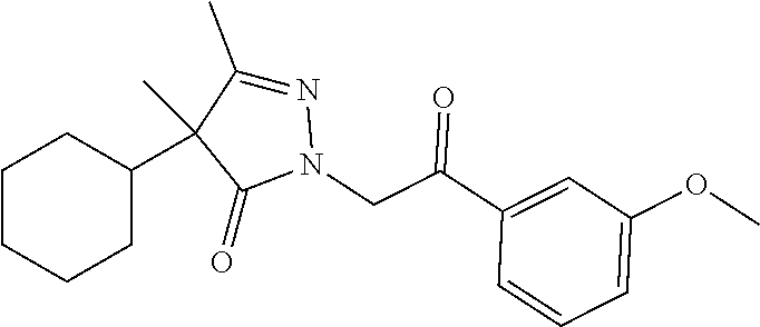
C1CCCC(C2(C)C(C)=NN(CC(C3=CC(OC)=CC=C3)=O)C2=O)C1
